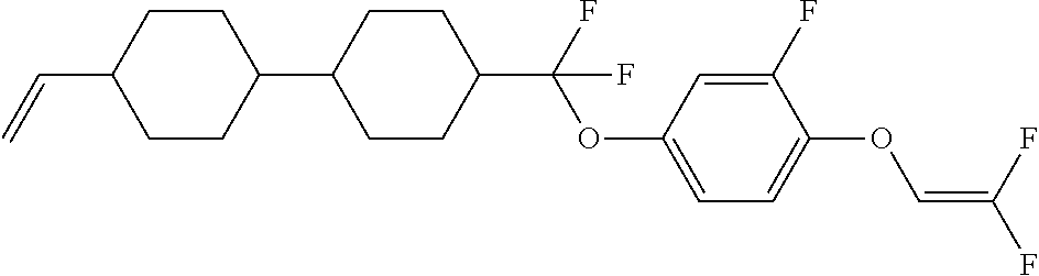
C1CC(C2CCC(C(F)(OC3=CC=C(OC=C(F)F)C(F)=C3)F)CC2)CCC1C=C
